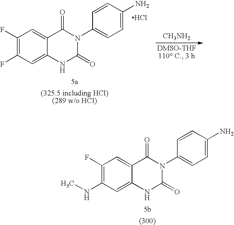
C1(F)=C(F)C=C2C(=C1)C(=O)N(C1=CC=C(N)C=C1)C(=O)N2.Cl.[CH3NH2].C1(F)=C(NC)C=C2C(=C1)C(=O)N(C1=CC=C(N)C=C1)C(=O)N2
